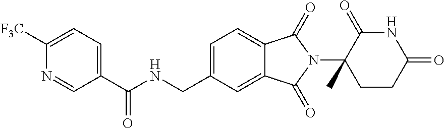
C1(C(NCC2=CC=C3C(=C2)C(=O)N(C2(C)CCC(=O)NC2=O)C3=O)=O)=CC=C([F3C])N=C1
